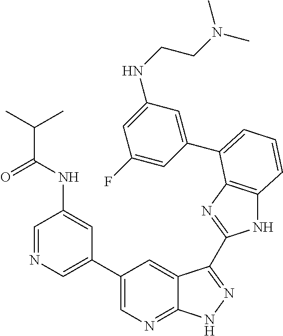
C1(C2=CN=C3C(=C2)C(C2=NC4=C(N2)C=CC=C4C2=CC(NCCN(C)C)=CC(F)=C2)=NN3)=CN=CC(NC(C(C)C)=O)=C1
